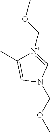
C(N1C=[N+](COC)C(C)=C1)OC
